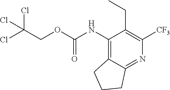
ClC(Cl)(Cl)COC(NC1=C2C(=NC([CF3])=C1CC)CCC2)=O
